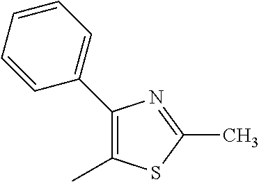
C1(C2=CC=CC=C2)=C(C)SC(C)=N1
